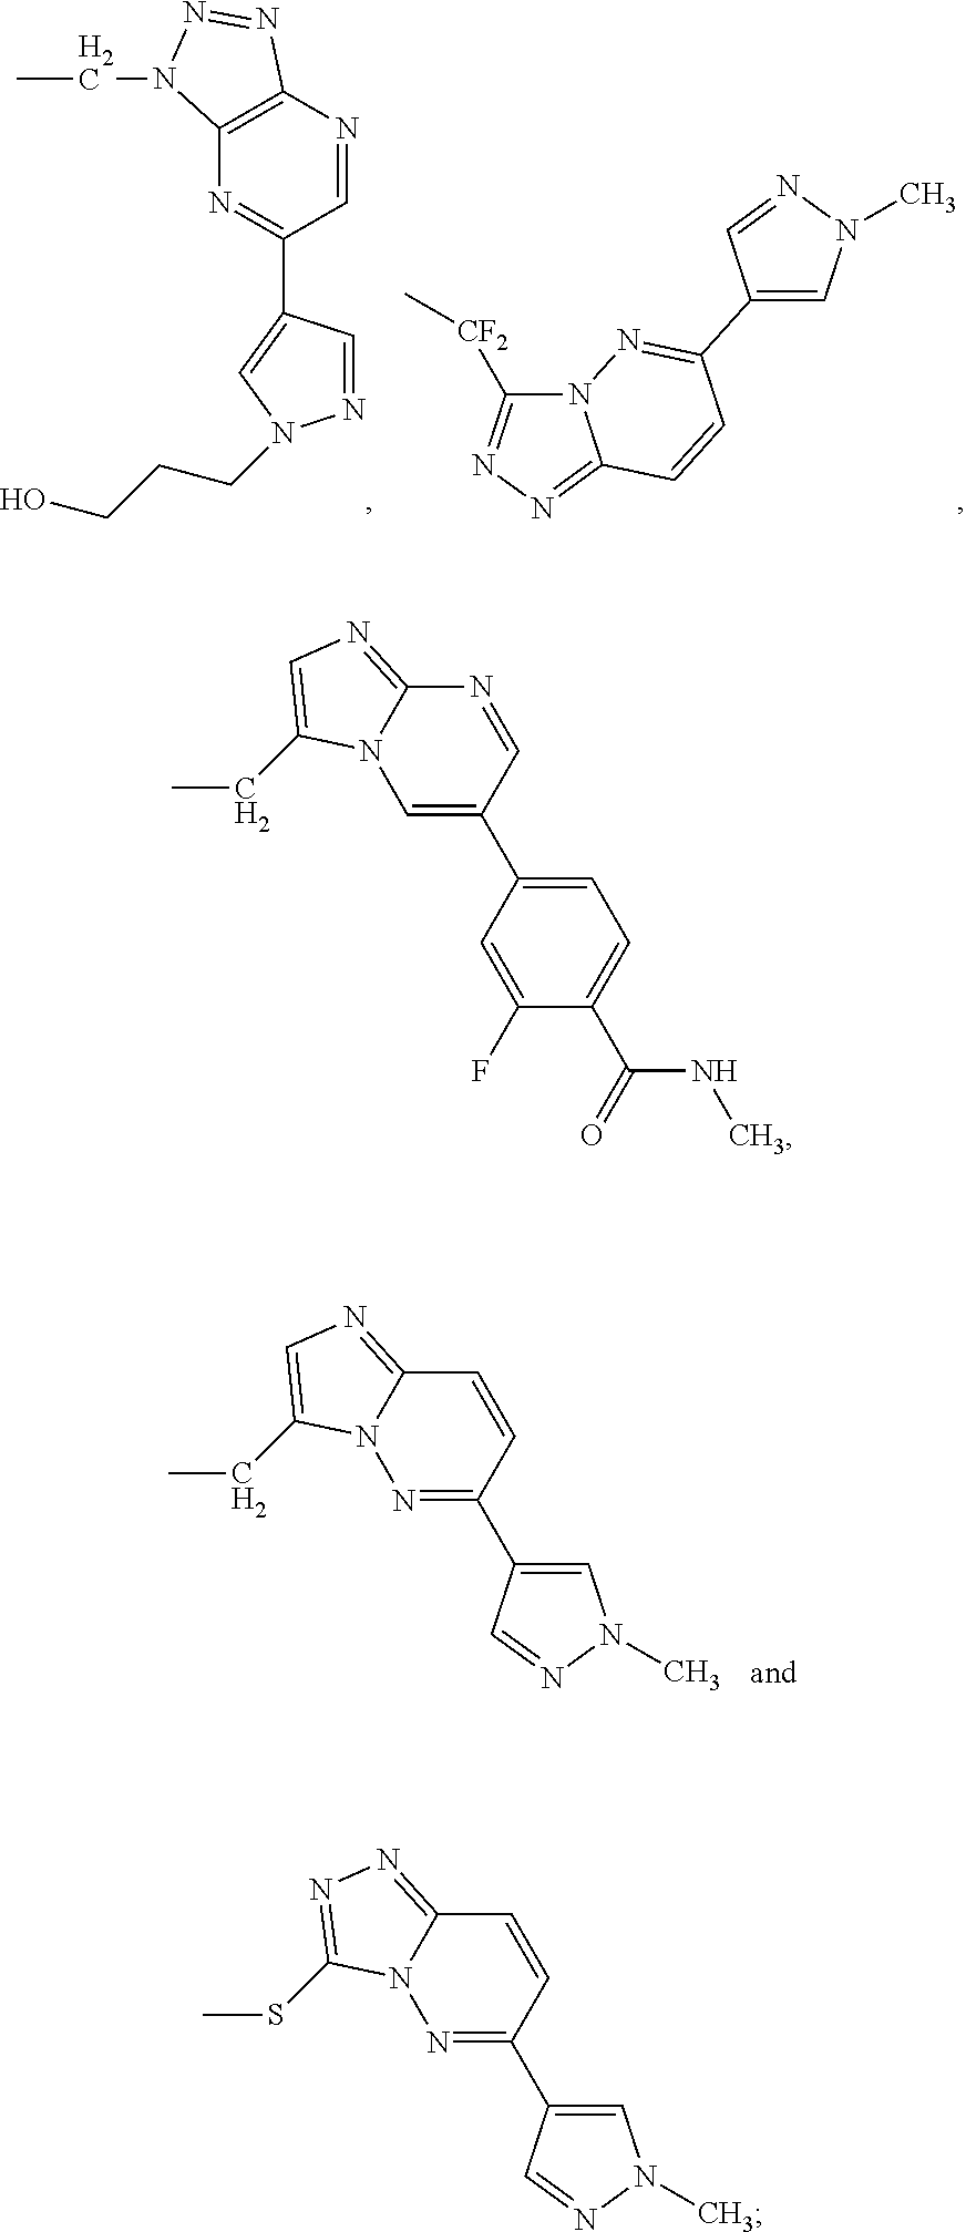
C12=C(N=C(C3=CN(CCCO)N=C3)C=N1)N(CC)N=N2.C1=C(C2=NN3C([CF2]C)=NN=C3C=C2)C=NN1C.N1=C(C2=CN(C)N=C2)C=CC2=NC=C(CC)N12.C1=C(C2=CC=C(C(NC)=O)C(F)=C2)C=NC2=NC=C(CC)N12.N1=C(C2=CN(C)N=C2)C=CC2=NN=C(SC)N12
